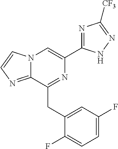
N12C(=NC=C1)C(CC1=CC(F)=CC=C1F)=NC(C1=NC([CF3])=NN1)=C2
